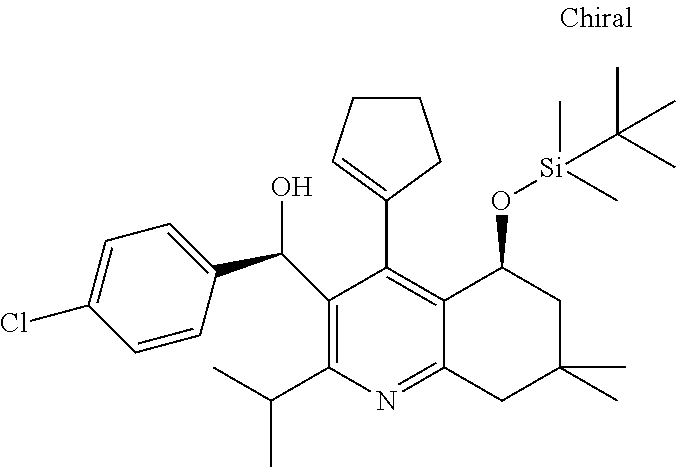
C1(C(C)C)=C(C(C2=CC=C(Cl)C=C2)O)C(C2=CCCC2)=C2C(=N1)CC(C)(C)CC2O[Si](C)(C)C(C)(C)C
